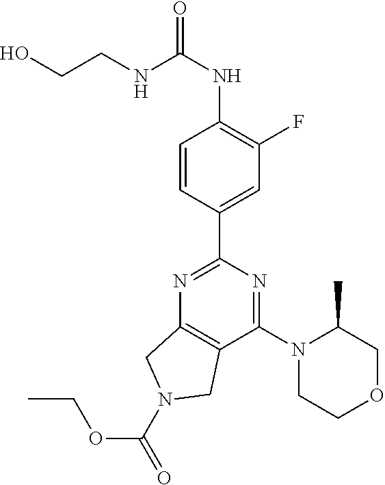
C12=C(N=C(C3=CC(F)=C(NC(=O)NCCO)C=C3)N=C1N1CCOCC1C)CN(C(OCC)=O)C2
